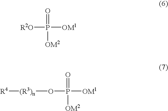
P([OM1])([R2O])(=O)[OM2].P([OM1])(O[(R3)n][R4])(=O)[OM2]
